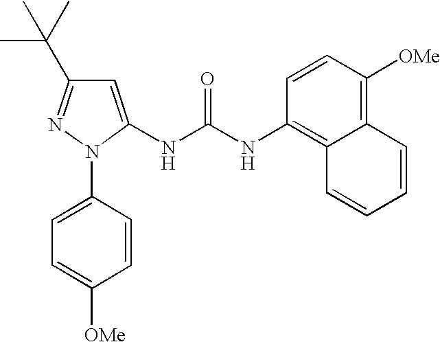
C1=C([OMe])C=CC(N2N=C(C(C)(C)C)C=C2NC(NC2=C3C(=C([OMe])C=C2)C=CC=C3)=O)=C1
